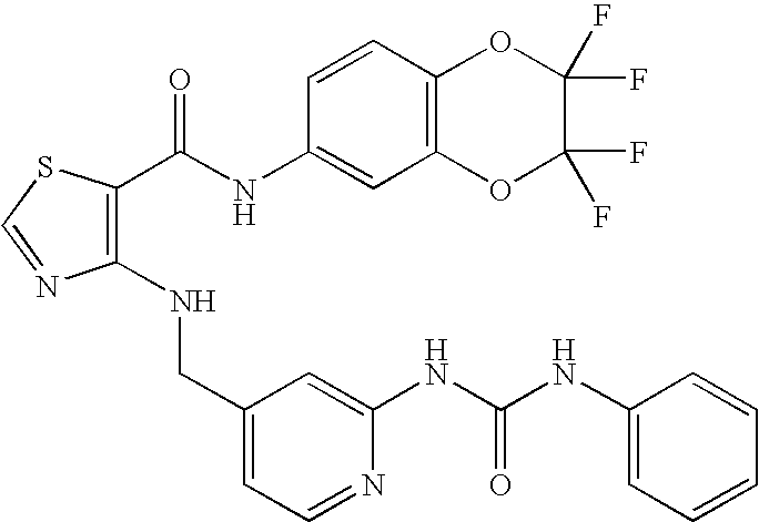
C1(CNC2=C(C(=O)NC3=CC4=C(C=C3)OC(F)(F)C(F)(F)O4)SC=N2)=CC=NC(NC(NC2=CC=CC=C2)=O)=C1
